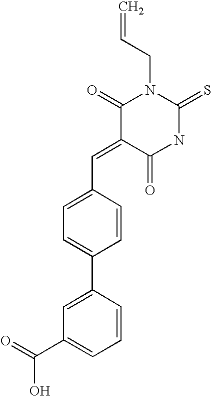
C=CCN1C(=O)C(=CC2=CC=C(C3=CC(C(=O)O)=CC=C3)C=C2)C(=O)NC1=S
